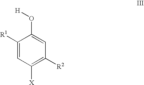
C1([R1])=CC([X])=C([R2])C=C1O[H]
